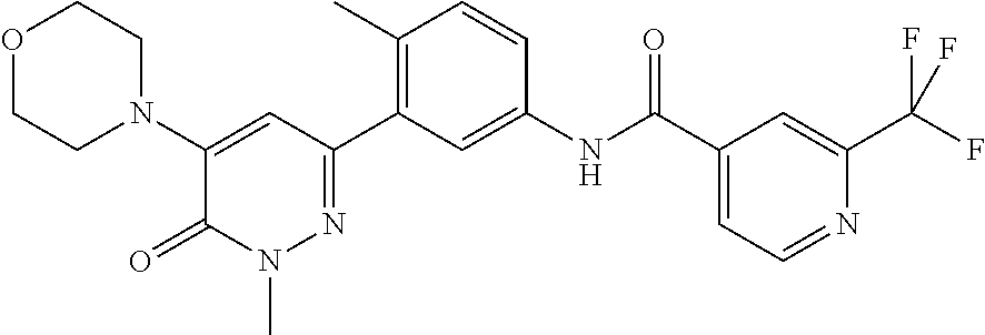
O1CCN(C2=CC(C3=C(C)C=CC(NC(C4=CC=NC(C(F)(F)F)=C4)=O)=C3)=NN(C)C2=O)CC1
